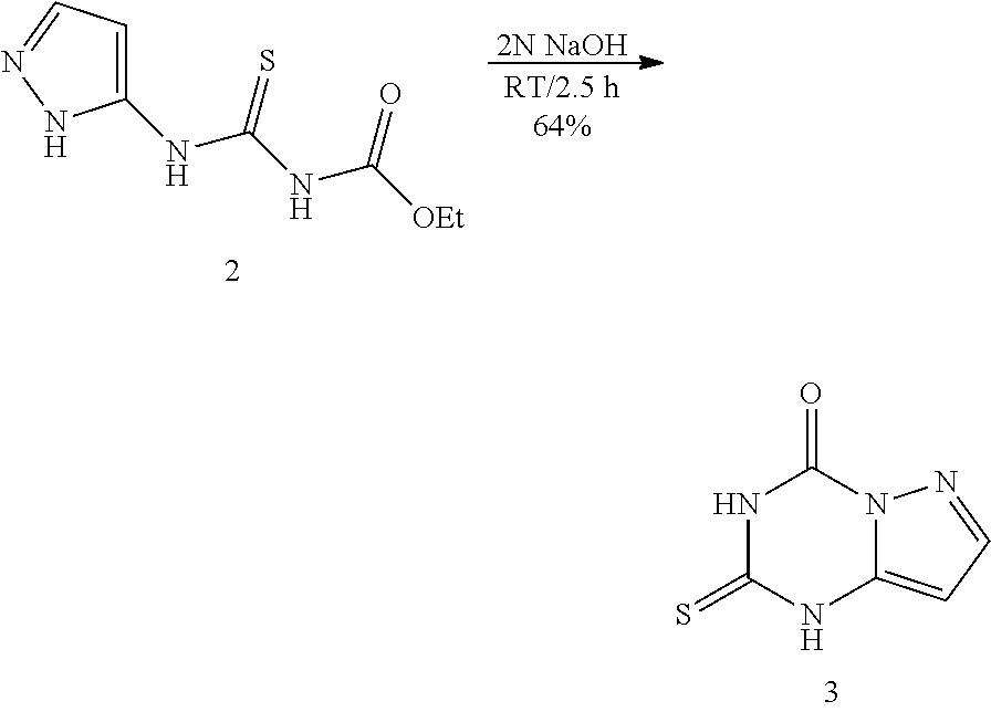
N1C(=S)NC2=CC=NN2C1=O.[2N NaOH].C1(NC(NC([OEt])=O)=S)=CC=NN1
